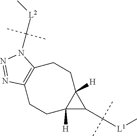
C12([H])C(C([L1]C)(C)C)C1([H])CCC1=C(CC2)N=NN1C([L2]C)(C)C
